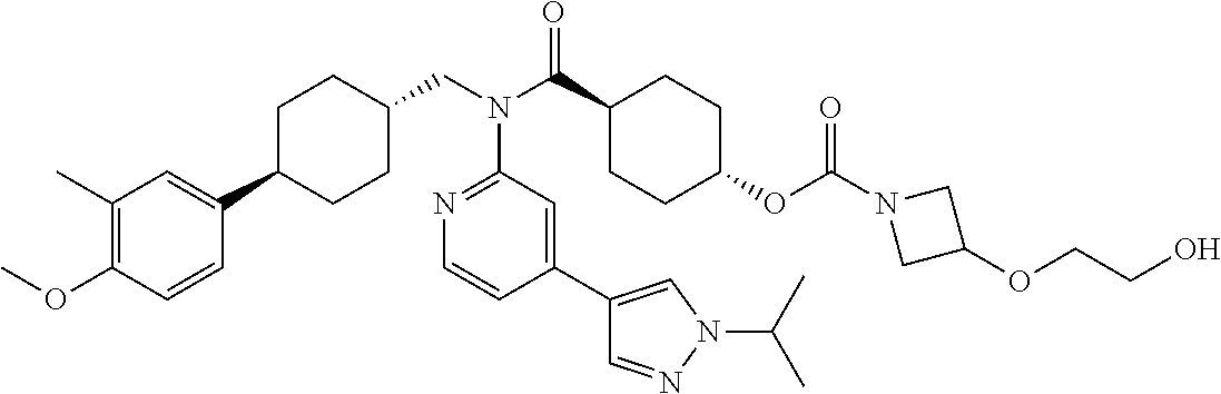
C1(C)=C(OC)C=CC(C2CCC(CN(C(C3CCC(OC(N4CC(OCCO)C4)=O)CC3)=O)C3=NC=CC(C4=CN(C(C)C)N=C4)=C3)CC2)=C1
